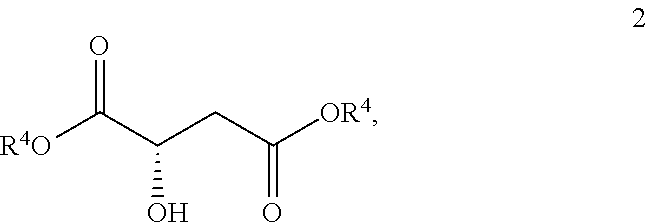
[R4O]C(C(CC([OR4])=O)O)=O
